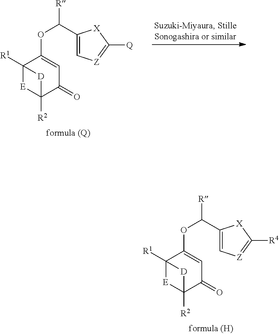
C12([R1])[E]C([R2])(C(=O)C=C1OC(C1=C[Z]=C([R4])[X]1)[R])[D]2.C12([R1])[E]C([R2])(C(=O)C=C1OC(C1=C[Z]=C([Q])[X]1)[R])[D]2
